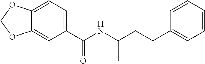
C1=C(C(NC(CCC2=CC=CC=C2)C)=O)C=C2C(=C1)OCO2
